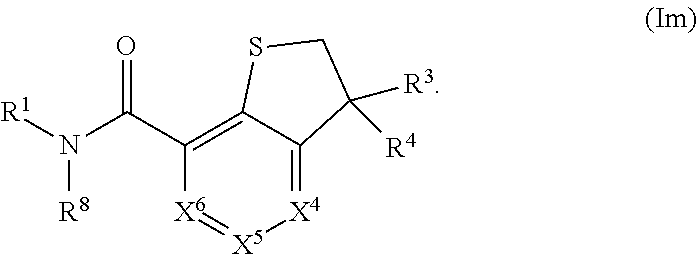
[X4]1=C2C(=C(C(N([R1])[R8])=O)[X6]=[X5]1)SCC2([R3])[R4]
